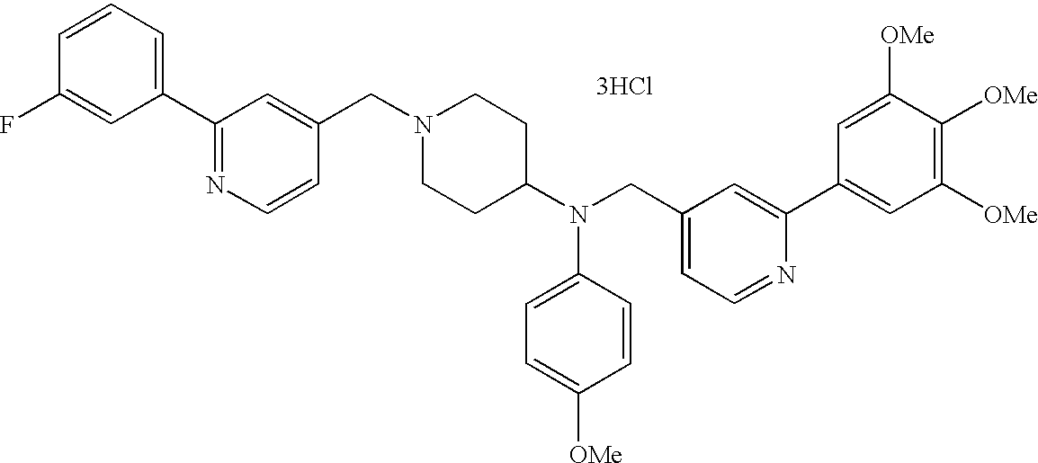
C1=CC(F)=CC(C2=NC=CC(CN3CCC(N(CC4=CC=NC(C5=CC([OMe])=C([OMe])C([OMe])=C5)=C4)C4=CC=C([OMe])C=C4)CC3)=C2)=C1.[3HCl]
